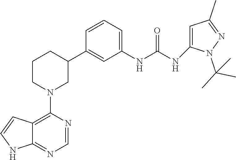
C12=C(N3CC(C4=CC(NC(NC5=CC(C)=NN5C(C)(C)C)=O)=CC=C4)CCC3)N=CN=C1NC=C2
